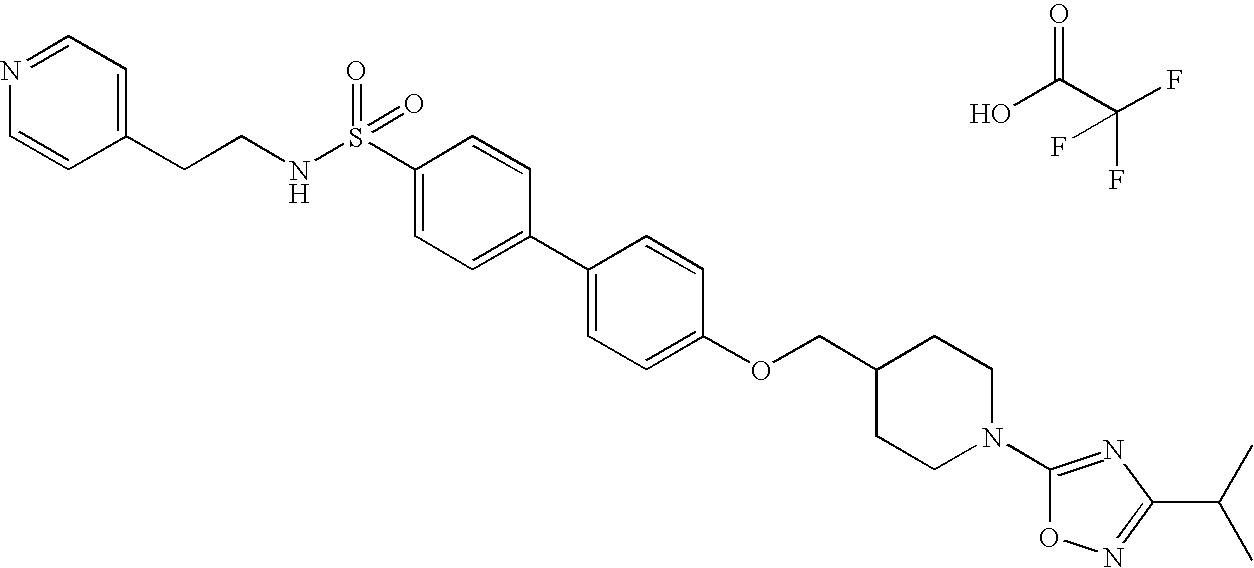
OC(C(F)(F)F)=O.S(C1=CC=C(C2=CC=C(OCC3CCN(C4=NC(C(C)C)=NO4)CC3)C=C2)C=C1)(NCCC1=CC=NC=C1)(=O)=O
